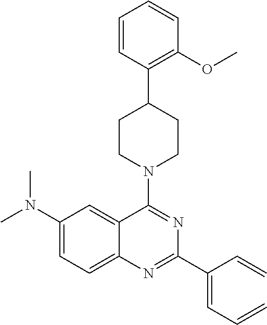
C1(N(C)C)=CC=C2C(=C1)C(N1CCC(C3=C(OC)C=CC=C3)CC1)=NC(C(=CC=C)C=C)=N2
